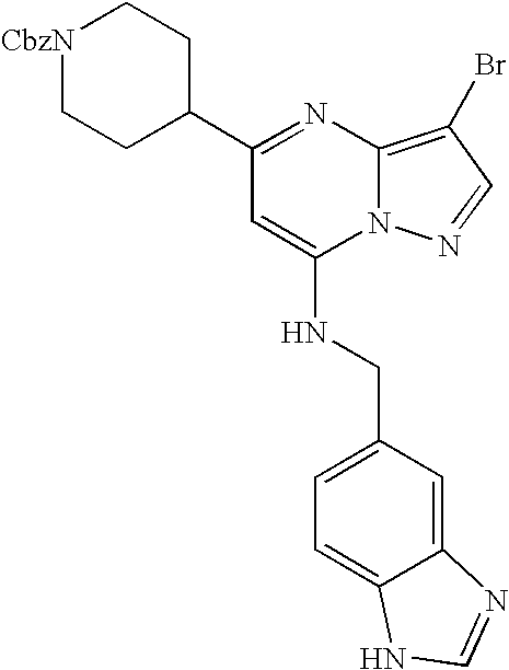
C1(C2CC[CbzN]CC2)=NC2=C(Br)C=NN2C(NCC2=CC=C3C(=C2)N=CN3)=C1
